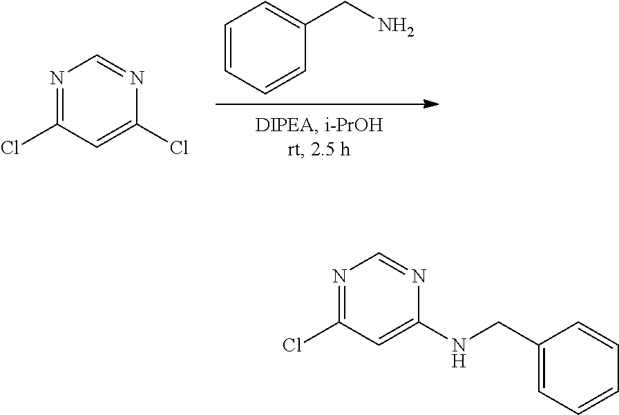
C1=CC=CC(CN)=C1.N1=C(Cl)C=C(Cl)N=C1.N1=C(Cl)C=C(NCC2=CC=CC=C2)N=C1
